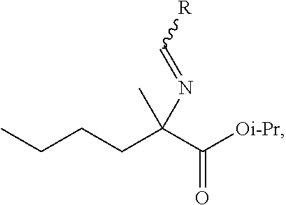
C(C([Oi-Pr])=O)(CCCC)(C)N=C[R]
